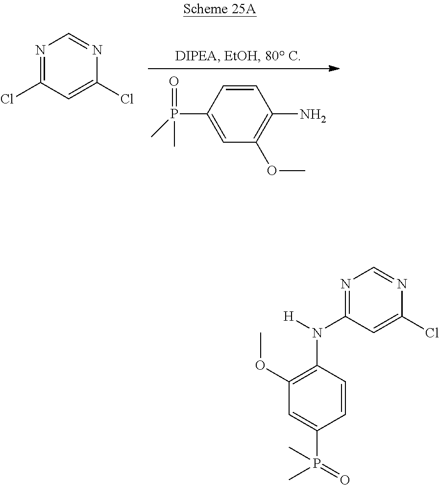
C1=CC(P(=O)(C)C)=CC(OC)=C1N.C1(Cl)=CC(Cl)=NC=N1.C1(Cl)=CC(N([H])C2=C(OC)C=C(P(=O)(C)C)C=C2)=NC=N1
